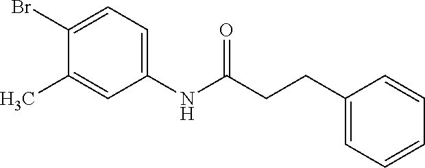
C1(Br)=CC=C(NC(CCC2=CC=CC=C2)=O)C=C1C
